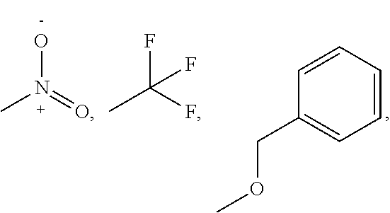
ON(=O)C.COCC1=CC=CC=C1.FC(F)(C)F
